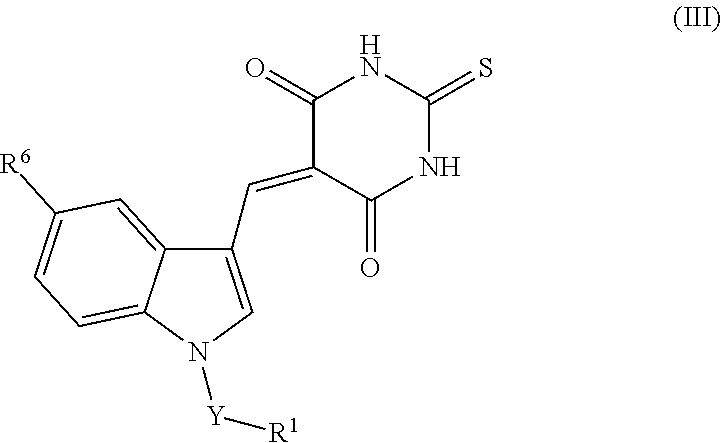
C1(C=C2C(=O)NC(=S)NC2=O)=CN([Y][R1])C2=CC=C([R6])C=C12
